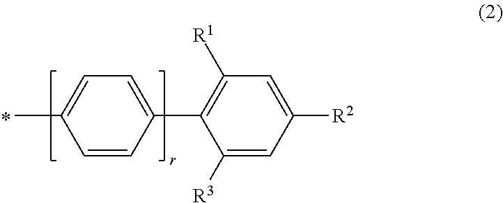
C1=C(C2=C([R1])C=C([R2])C=C2[R3])C=CC(C)=C1
